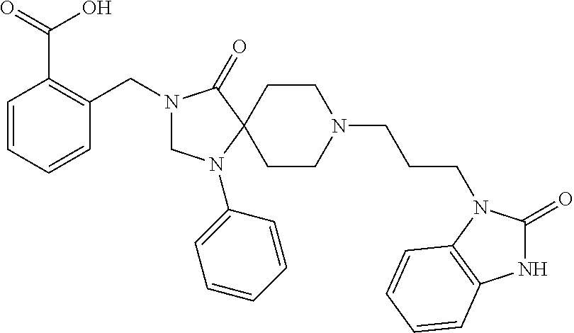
C1N(C2=CC=CC=C2)C2(C(=O)N1CC1=C(C(=O)O)C=CC=C1)CCN(CCCN1C(=O)NC3=C1C=CC=C3)CC2
